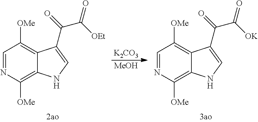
C1=NC([OMe])=C2C(=C1[OMe])C(C(=O)C([OEt])=O)=CN2.[K2CO3].[MeOH].C1=NC([OMe])=C2C(=C1[OMe])C(C(=O)C([OK])=O)=CN2
